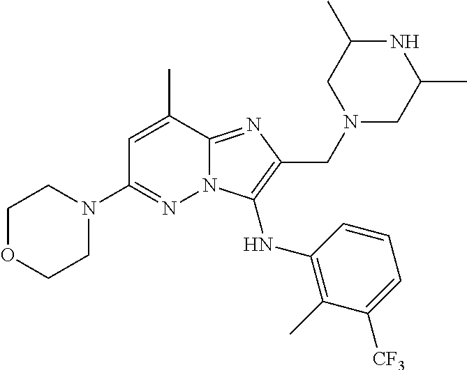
C1=C(C)C2=NC(CN3CC(C)NC(C)C3)=C(NC3=C(C)C([CF3])=CC=C3)N2N=C1N1CCOCC1
